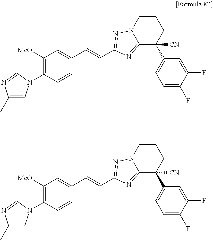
C1=C(C=CC2=NN3CCCC(C4=CC=C(F)C(F)=C4)([CN])C3=N2)C=CC(N2C=C(C)N=C2)=C1[MeO].C1=C(C=CC2=NN3CCCC(C4=CC=C(F)C(F)=C4)([CN])C3=N2)C=CC(N2C=C(C)N=C2)=C1[MeO]
